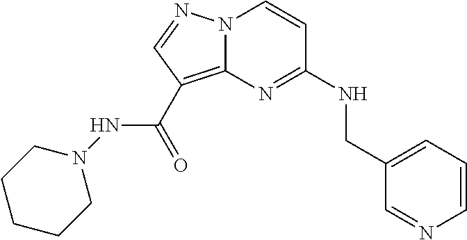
C1=CN=CC(CNC2=NC3=C(C(NN4CCCCC4)=O)C=NN3C=C2)=C1
